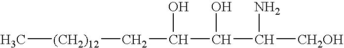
C[(CH2)12]CC(C(C([CH2OH])N)O)O
